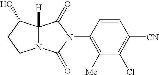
N12C([H])(C(O)CC1)C(=O)N(C1=C([Me])C(Cl)=C([CN])C=C1)C2=O
